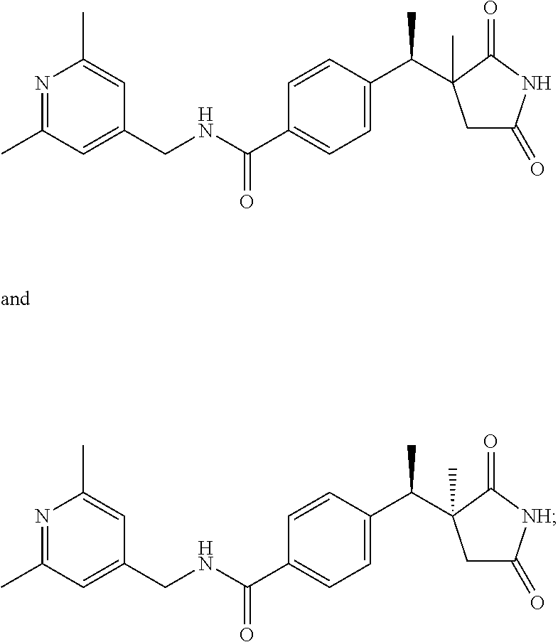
N1=C(C)C=C(CNC(C2=CC=C(C(C)C3(C)CC(=O)NC3=O)C=C2)=O)C=C1C.N1=C(C)C=C(CNC(C2=CC=C(C(C)C3(C)CC(=O)[NH]C3=O)C=C2)=O)C=C1C
